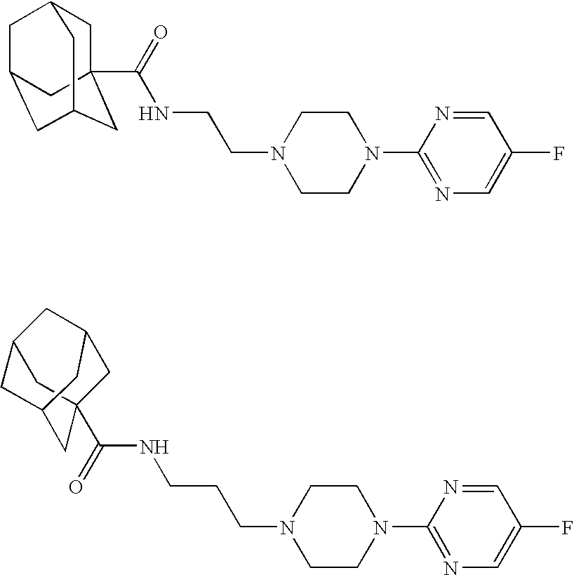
C1C2(C(=O)NCCN3CCN(C4=NC=C(F)C=N4)CC3)CC3CC(CC1C3)C2.C(CCN1CCN(C2=NC=C(F)C=N2)CC1)NC(=O)C12CC3CC(CC(C1)C3)C2
